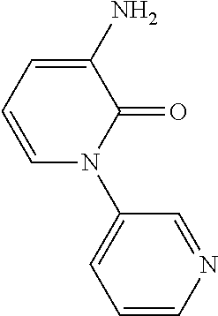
C1=C(N)C(=O)N(C2=CC=CN=C2)C=C1
